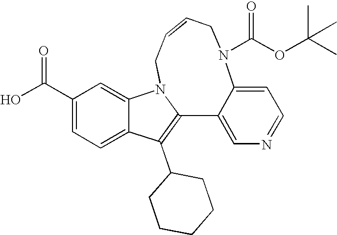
C1(C(O)=O)=CC=C2C(=C1)N1CC=CCN(C(OC(C)(C)C)=O)C3=CC=NC=C3C1=C2C1CCCCC1
